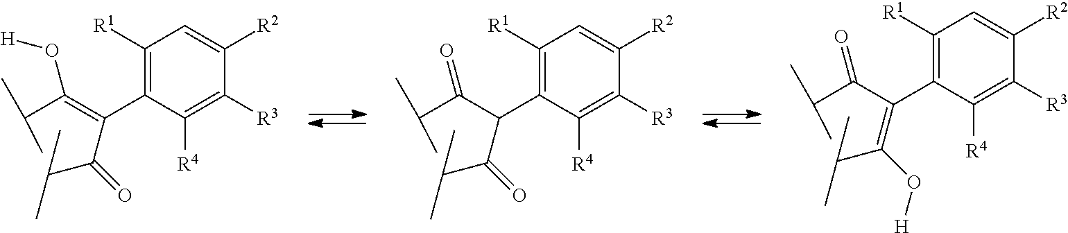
C1([R1])=C(C(C(C(C)C)=O)=C(C(C)C)O[H])C([R4])=C([R3])C([R2])=C1.C1([R1])=C(C(C(C(C)C)=O)C(C(C)C)=O)C([R4])=C([R3])C([R2])=C1.C1([R1])=C(C(=C(C(C)C)O[H])C(C(C)C)=O)C([R4])=C([R3])C([R2])=C1
